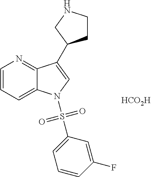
[HCO2H].C1=CC=C2C(=N1)C(C1CCNC1)=CN2S(C1=CC=CC(F)=C1)(=O)=O
